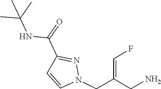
C1=CN(CC(=CF)CN)N=C1C(=O)NC(C)(C)C
